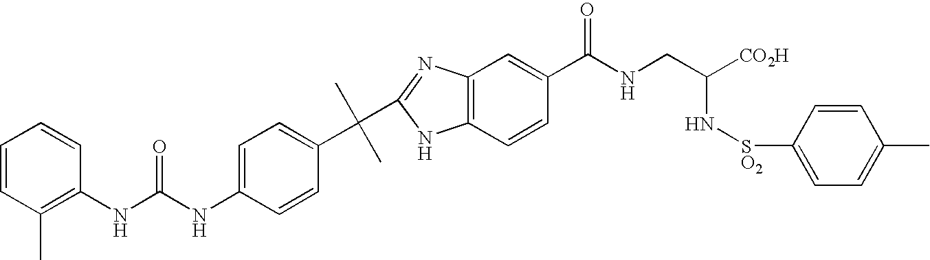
C12=C(N=C(C(C3=CC=C(NC(NC4=C(C)C=CC=C4)=O)C=C3)(C)C)N1)C=C(C(NCC([CO2H])N[SO2]C1=CC=C(C)C=C1)=O)C=C2
